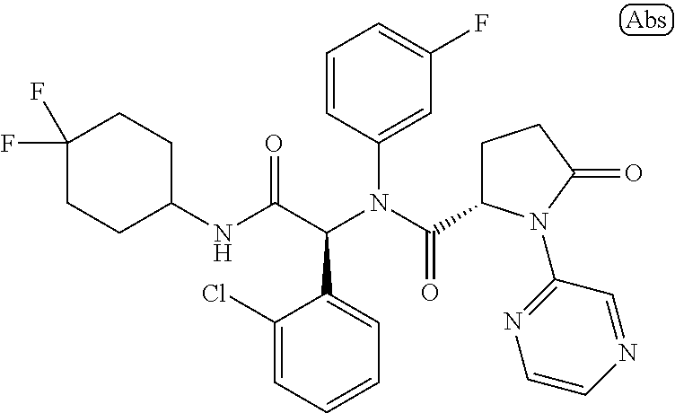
C1=CC(N(C(=O)C2CCC(=O)N2C2=NC=CN=C2)C(C(NC2CCC(F)(F)CC2)=O)C2=CC=CC=C2Cl)=CC(F)=C1
